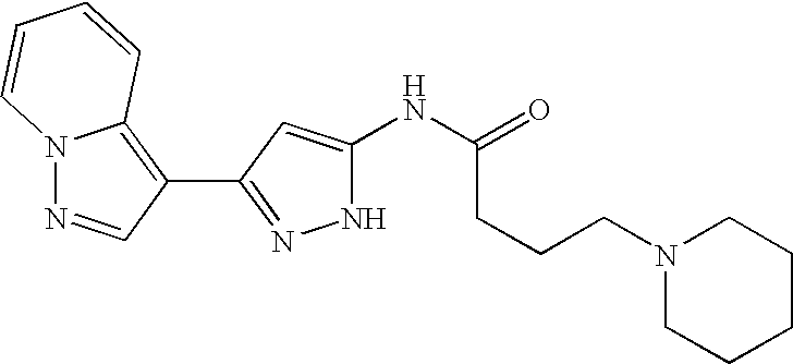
C1(C2=NNC(NC(=O)CCCN3CCCCC3)=C2)=C2N(N=C1)C=CC=C2
